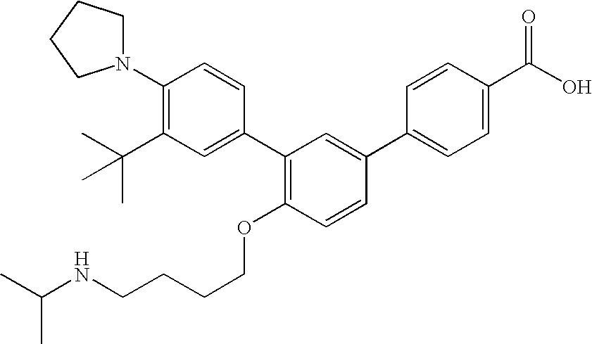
C1(N2CCCC2)=C(C(C)(C)C)C=C(C2=C(OCCCCNC(C)C)C=CC(C3=CC=C(C(O)=O)C=C3)=C2)C=C1
